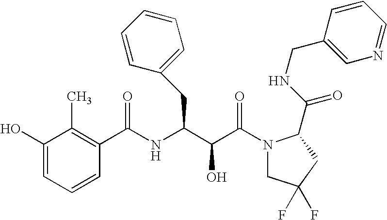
C1=C(O)C(C)=C(C(NC(C(C(N2CC(F)(F)CC2C(NCC2=CN=CC=C2)=O)=O)O)CC2=CC=CC=C2)=O)C=C1
